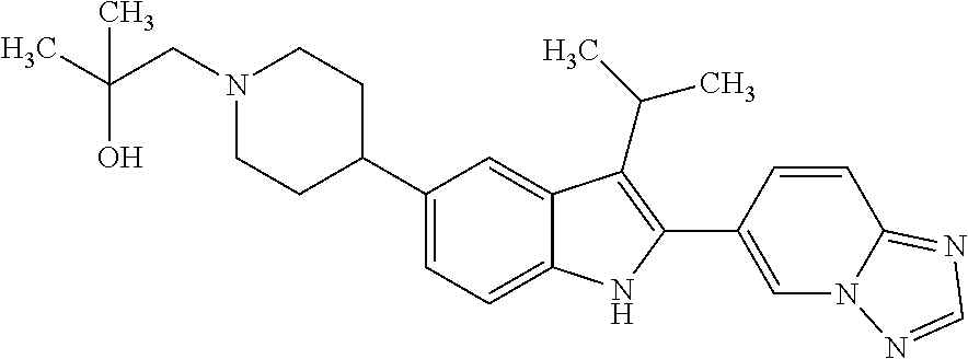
N1(CC(C)(O)C)CCC(C2=CC=C3C(=C2)C(C(C)C)=C(C2=CN4C(=NC=N4)C=C2)N3)CC1
